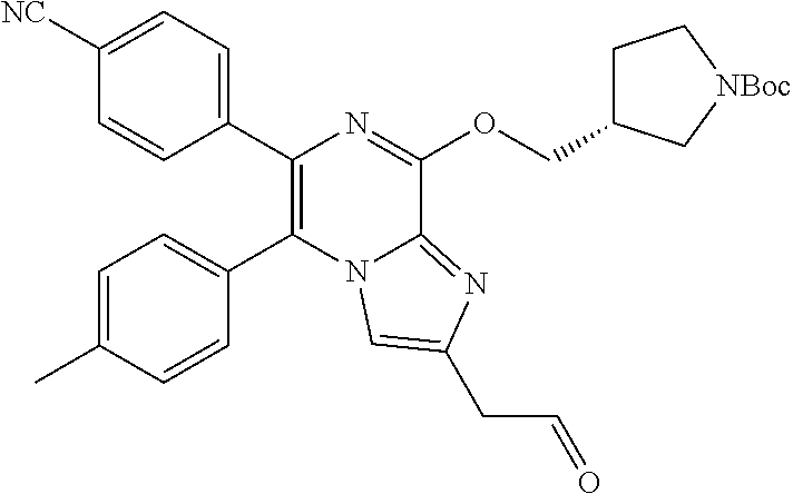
C1([NC])=CC=C(C2=C(C3=CC=C(C)C=C3)N3C(=NC(CC=O)=C3)C(OCC3CC[NBoc]C3)=N2)C=C1
